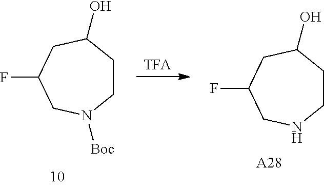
[TFA].C1CN([Boc])CC(F)CC1O.C1CNCC(F)CC1O.[A28]
